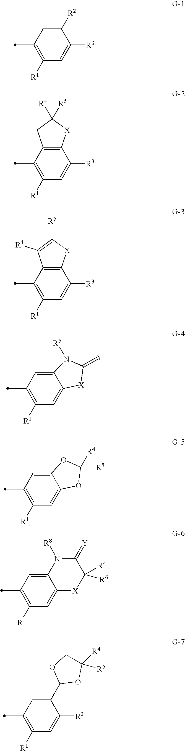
C1([R2])=CC(C)=C([R1])C=C1[R3].C12=C(C(C)=C([R1])C=C1[R3])CC([R4])([R5])[X]2.C12=C(C(C)=C([R1])C=C1[R3])C([R4])=C([R5])[X]2.C12=CC(C)=C([R1])C=C1[X]C(=[Y])N2[R5].C12=CC(C)=C([R1])C=C1OC([R4])([R5])O2.C12=CC(C)=C([R1])C=C1[X]C([R4])([R6])C(=[Y])N2[R8].C1(C2OC([R4])([R5])CO2)=CC(C)=C([R1])C=C1[R3]
